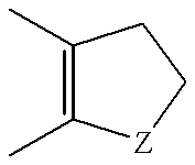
C1(C)=C(C)[Z]CC1
